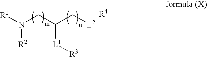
[R1]N(CC(C[L2])[L1][R3])[R2]
